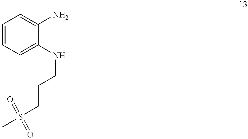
C1=CC=C(NCCCS(C)(=O)=O)C(N)=C1
